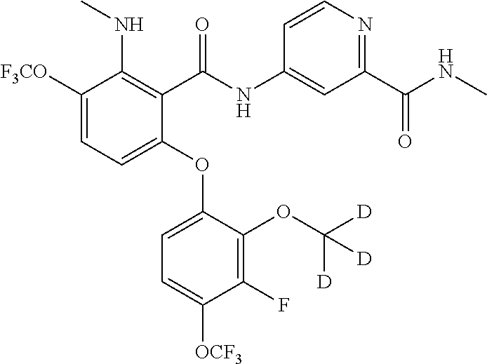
C1([F3CO])=CC=C(OC2=CC=C([OCF3])C(F)=C2OC([D])([D])[D])C(C(NC2=CC(C(NC)=O)=NC=C2)=O)=C1NC
